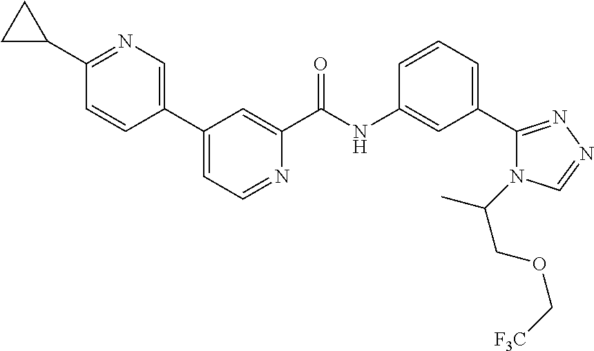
C1(C2=CC=NC(C(NC3=CC(C4=NN=CN4C(C)COC[F3C])=CC=C3)=O)=C2)=CN=C(C2CC2)C=C1
